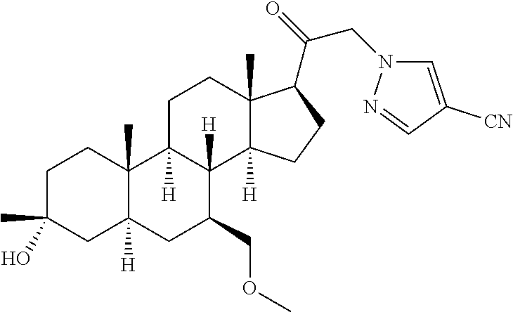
C1C(C)(O)CC2([H])C(C)(C1)C1([H])C([H])(C(COC)C2)C2([H])C(C)(CC1)C(C(CN1C=C([CN])C=N1)=O)CC2
